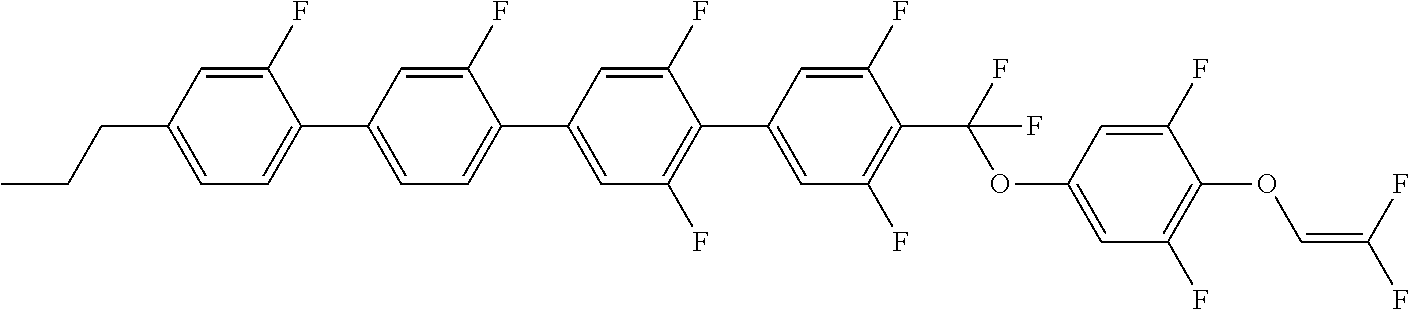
C1(F)=CC(CCC)=CC=C1C1=CC=C(C2=CC(F)=C(C3=CC(F)=C(C(F)(OC4=CC(F)=C(OC=C(F)F)C(F)=C4)F)C(F)=C3)C(F)=C2)C(F)=C1
